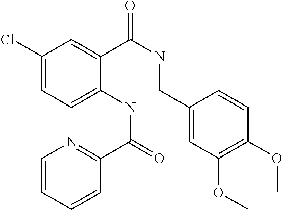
C1(Cl)=CC=C(NC(=O)C2=NC=CC=C2)C(C(NCC2=CC(OC)=C(OC)C=C2)=O)=C1
